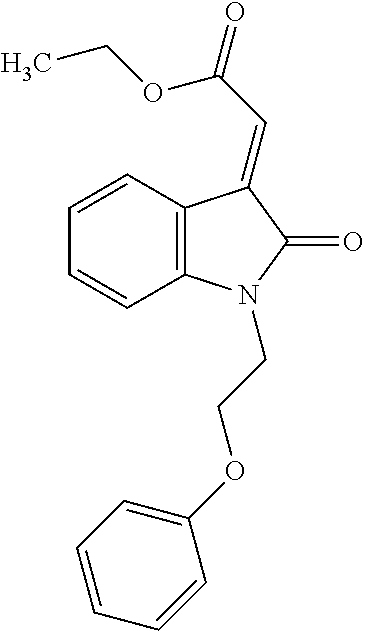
C1=CC2=C(C=C1)N(CCOC1=CC=CC=C1)C(=O)C2=CC(=O)OCC
